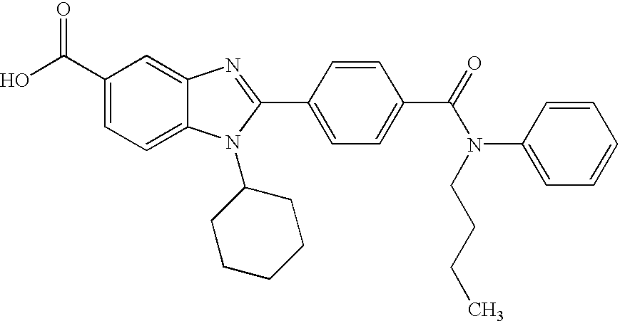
C1(C(O)=O)=CC=C2C(=C1)N=C(C1=CC=C(C(=O)N(C3=CC=CC=C3)CCCC)C=C1)N2C1CCCCC1
